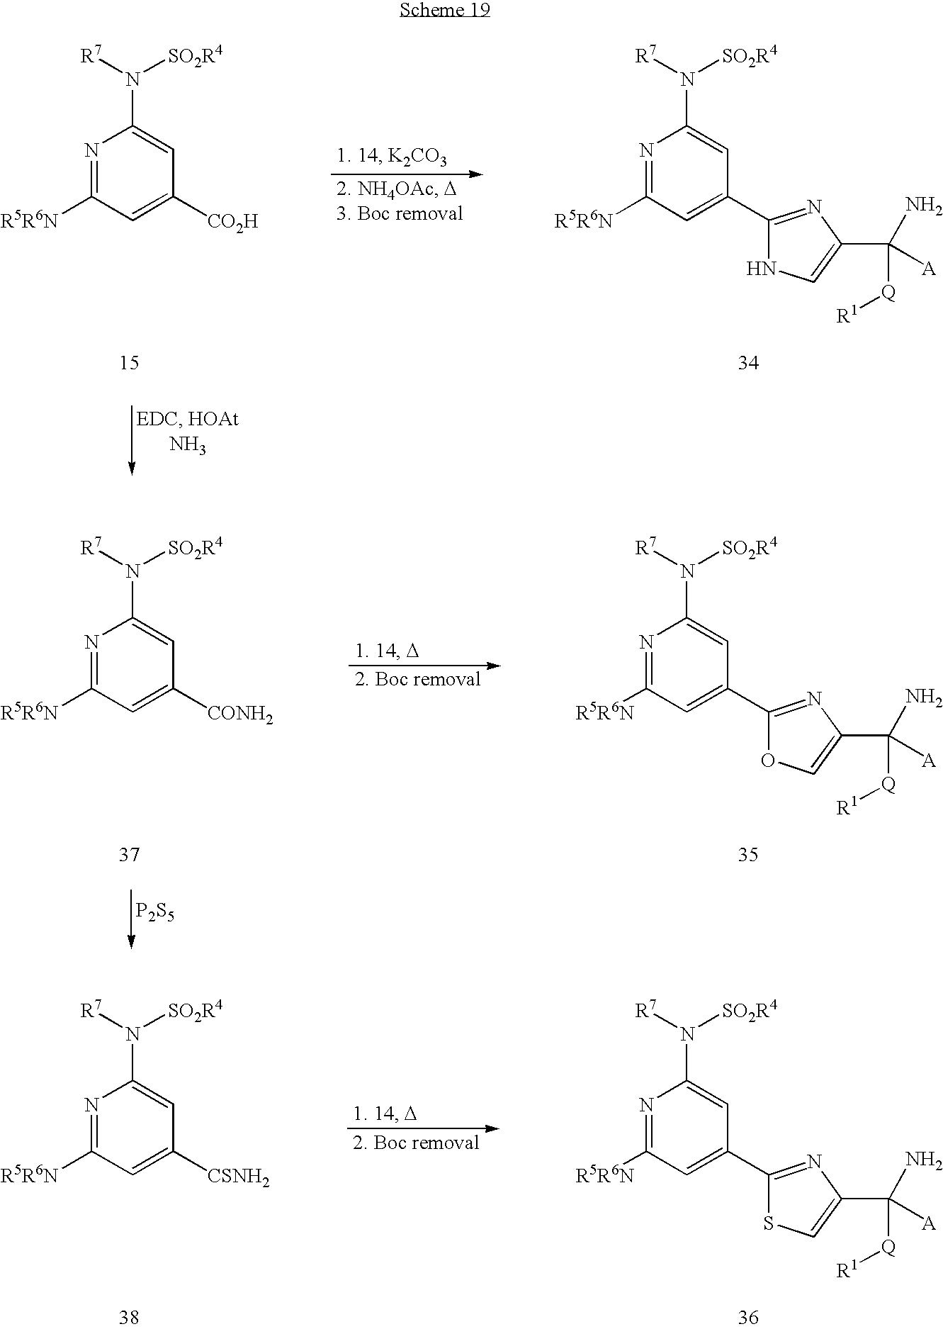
N1=C([R5R6N])C=C(C2=NC(C([A])(N)[Q][R1])=CN2)C=C1N([R7])[SO2R4].N1=C([R5R6N])C=C([CO2H])C=C1N([R7])[SO2R4].N1=C([R5R6N])C=C(C2=NC(C([A])(N)[Q][R1])=CO2)C=C1N([R7])[SO2R4].N1=C([R5R6N])C=C([CONH2])C=C1N([R7])[SO2R4].[P2S5].N1=C([R5R6N])C=C(C2=NC(C([A])(N)[Q][R1])=CS2)C=C1N([R7])[SO2R4].N1=C([R5R6N])C=C([CSNH2])C=C1N([R7])[SO2R4]
